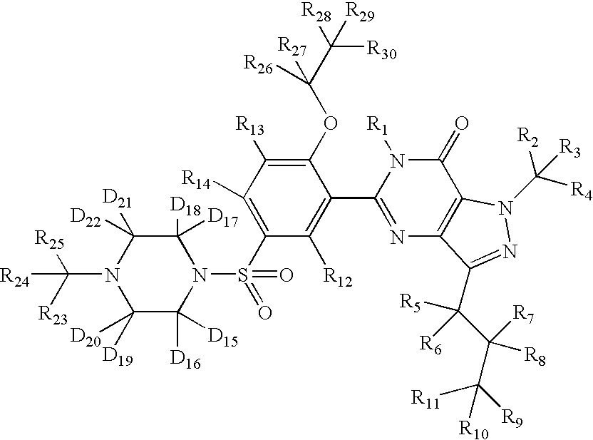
C1([D17])([D18])C([D22])([D21])N(C([R23])([R25])[R24])C([D20])([D19])C([D16])([D15])N1S(C1=C([R14])C([R13])=C(OC(C([R28])([R30])[R29])([R27])[R26])C(C2=NC3=C(C(=O)N2[R1])N(C([R4])([R2])[R3])N=C3C(C(C([R9])([R11])[R10])([R7])[R8])([R5])[R6])=C1[R12])(=O)=O
